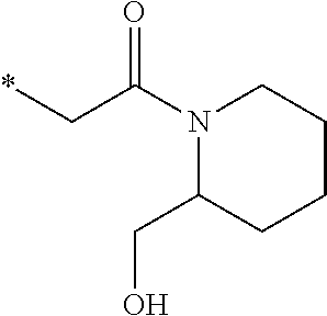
*CC(N1C(CO)CCCC1)=O
